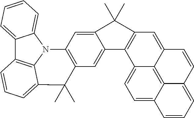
C12=CC=CC=C1N1C3=C2C=CC=C3C(C)(C)C2=C1C=C1C(=C2)C2=C(C=C3C4=C5C(=CC=C24)C=CC=C5C=C3)C1(C)C
